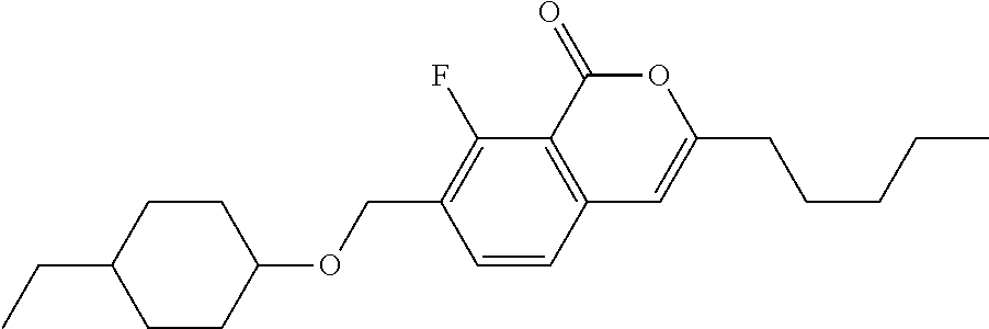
C1=CC2=C(C(F)=C1COC1CCC(CC)CC1)C(=O)OC(CCCCC)=C2
